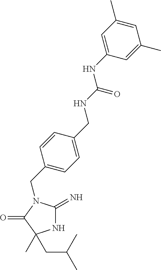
N1C(=N)N(CC2=CC=C(CNC(=O)NC3=CC(C)=CC(C)=C3)C=C2)C(=O)C1(C)CC(C)C
